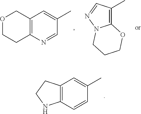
C12=C(C=CC(C)=C1)NCC2.C12=C(N=CC(C)=C1)CCOC2.C1(C)=C2N(N=C1)CCCO2
